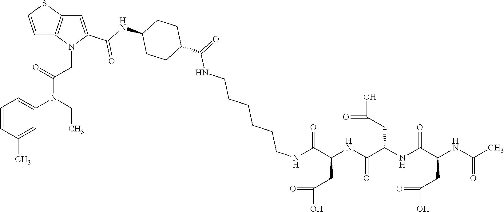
C1=CC(C)=CC(N(CC)C(=O)CN2C(C(=O)NC3CCC(C(NCCCCCCNC(C(NC(C(NC(C(NC(C)=O)CC(O)=O)=O)CC(O)=O)=O)CC(O)=O)=O)=O)CC3)=CC3=C2C=CS3)=C1
